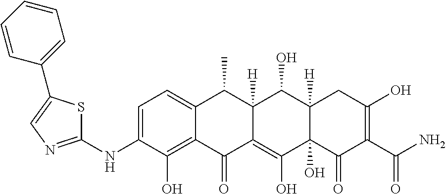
C1=C(NC2=NC=C(C3=CC=CC=C3)S2)C(O)=C2C(=C1)C(C)C1([H])C(=C(O)C3(O)C([H])(C1O)CC(O)=C(C(N)=O)C3=O)C2=O
